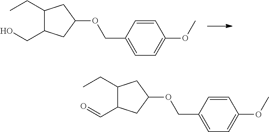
C(C1C(CC)CC(OCC2=CC=C(OC)C=C2)C1)O.C(C1C(CC)CC(OCC2=CC=C(OC)C=C2)C1)=O
